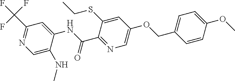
C1=C(NC)C(NC(C2=NC=C(OCC3=CC=C(OC)C=C3)C=C2SCC)=O)=CC(C(F)(F)F)=N1
